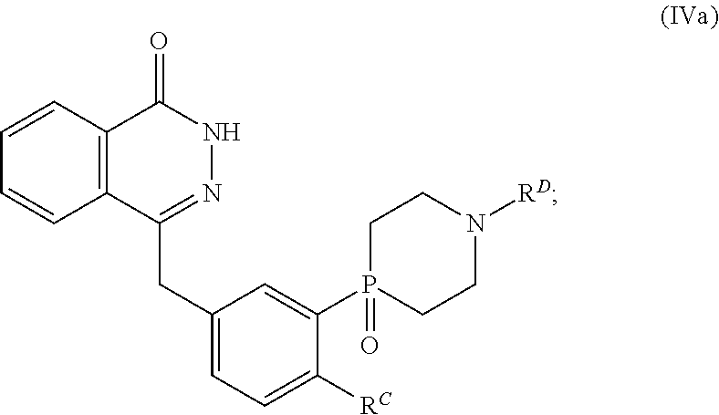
C1=CC2=C(C=C1)C(CC1=CC=C([RC])C(P3(=O)CCN([RD])CC3)=C1)=NNC2=O
